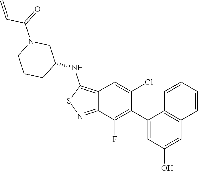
C1(C2=C(F)C3=NSC(NC4CCCN(C(C=C)=O)C4)=C3C=C2Cl)=CC(O)=CC2=C1C=CC=C2
